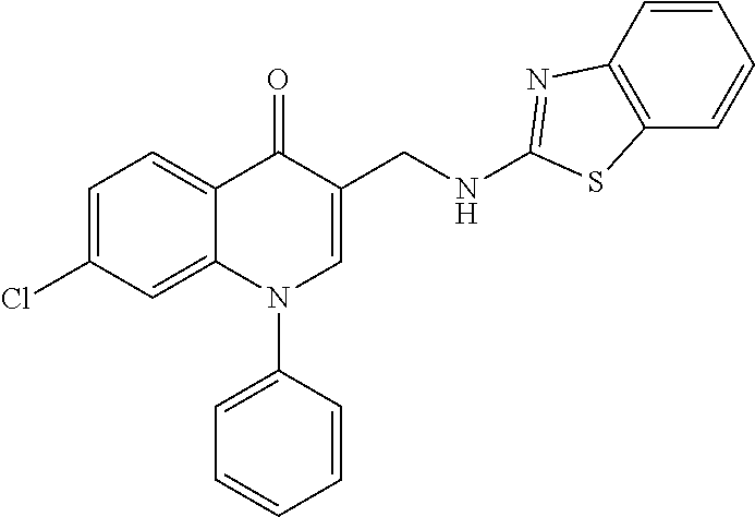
C1=C(Cl)C=C2C(=C1)C(=O)C(CNC1=NC3=C(C=CC=C3)S1)=CN2C1=CC=CC=C1
